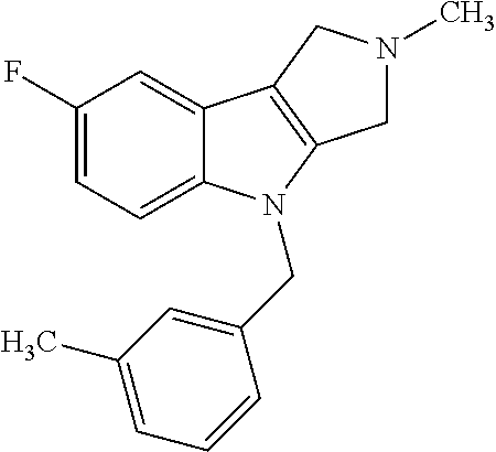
C1(F)=CC=C2C(=C1)C1=C(N2CC2=CC(C)=CC=C2)CN(C)C1
